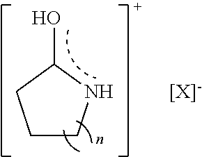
C1CNC(O)C1.[[X]-]
